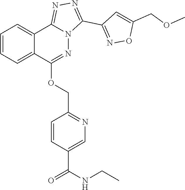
C1=CC=C2C(=C1)C1=NN=C(C3=NOC(COC)=C3)N1N=C2OCC1=NC=C(C(NCC)=O)C=C1
